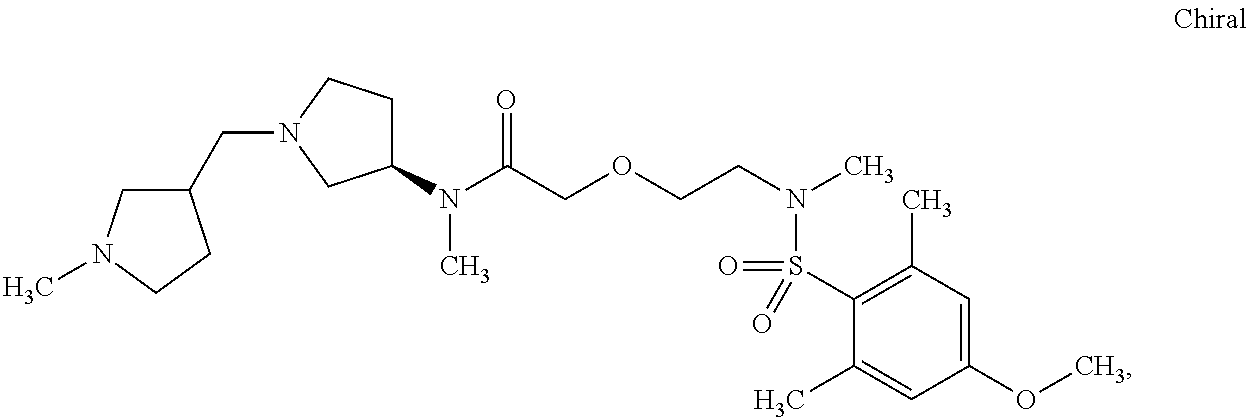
C1(CN2CC(N(C(COCCN(C)S(C3=C(C)C=C(OC)C=C3C)(=O)=O)=O)C)CC2)CN(C)CC1
